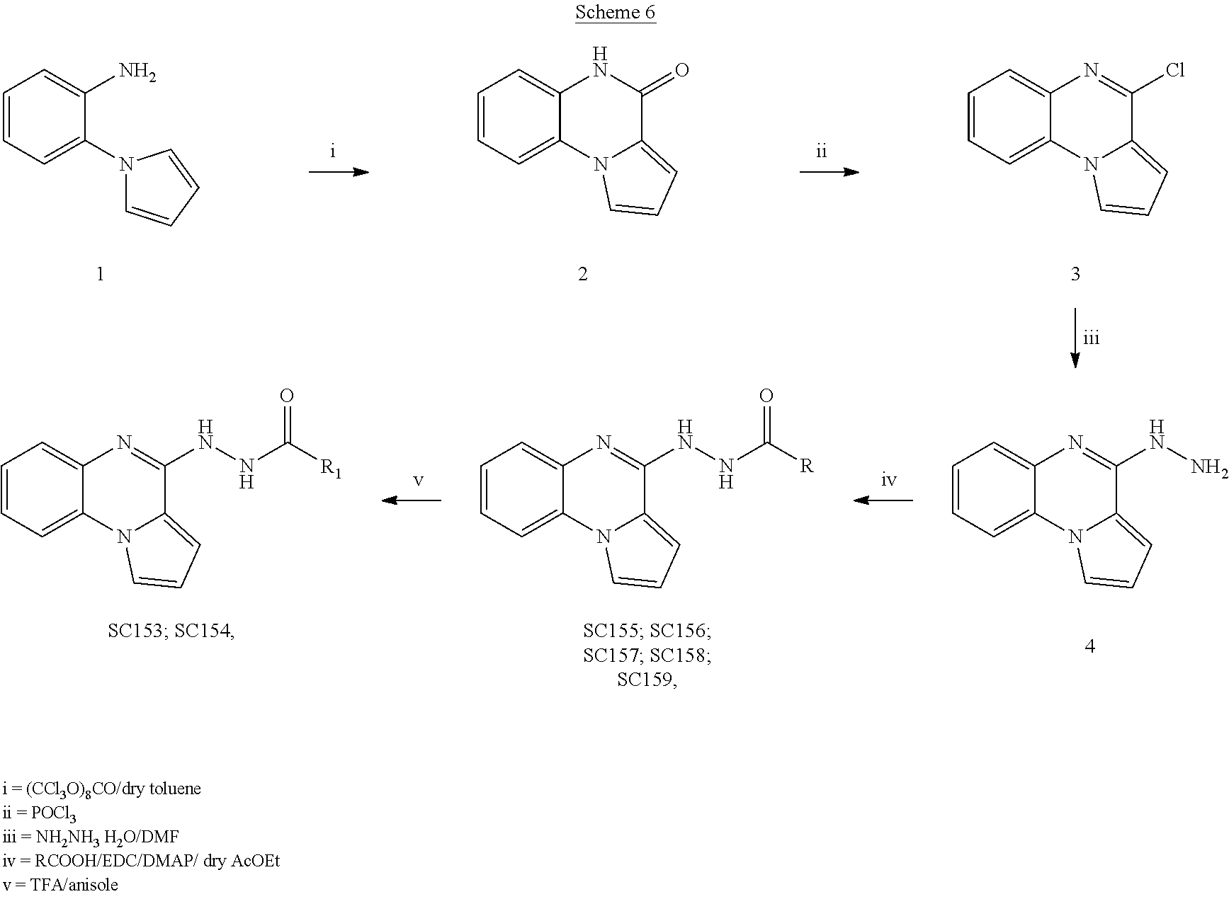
C1=CC=C2C(=C1)NC(=O)C1=CC=CN21.C1=CC=C2C(=C1)N=C(Cl)C1=CC=CN21.C1=CC=C(N2C=CC=C2)C(N)=C1.C1=CC=C2C(=C1)N=C(NNC([R])=O)C1=CC=CN21.C1=CC=C2C(=C1)N=C(NN)C1=CC=CN21.C1=CC=C2C(=C1)N=C(NNC([R1])=O)C1=CC=CN21
